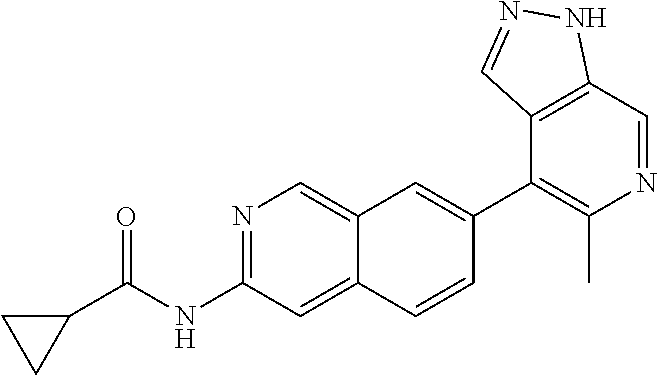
N1=C(NC(C2CC2)=O)C=C2C(=C1)C=C(C1=C(C)N=CC3=C1C=NN3)C=C2
